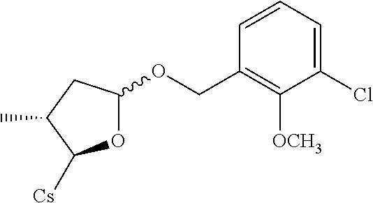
O1C(OCC2=C([OCH3])C(Cl)=CC=C2)CC(C)C1[Cs]
